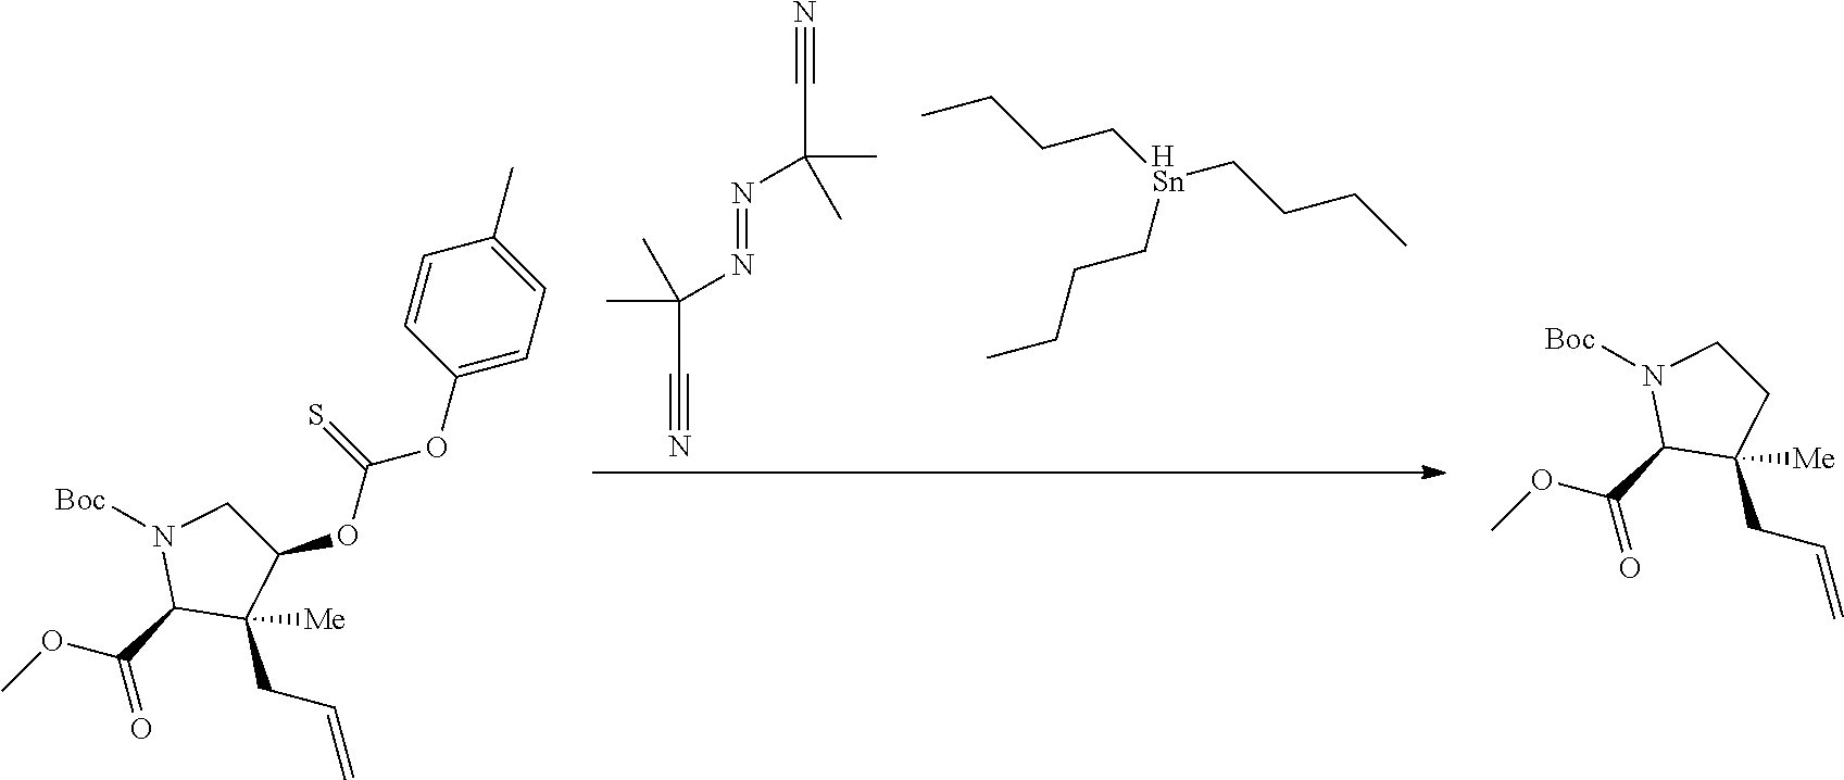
COC(C1C(CC=C)([Me])C(OC(=S)OC2=CC=C(C)C=C2)CN1[Boc])=O.N#CC(C)(C)N=NC(C)(C)C#N.CCCC[HSn](CCCC)CCCC.COC(C1C(CC=C)([Me])CCN1[Boc])=O
